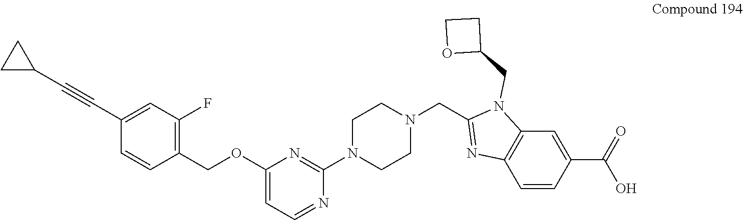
C1(COC2=CC=NC(N3CCN(CC4=NC5=C(N4CC4CCO4)C=C(C(=O)O)C=C5)CC3)=N2)=C(F)C=C(C#CC2CC2)C=C1
